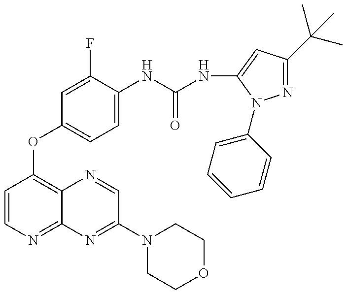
C1=CN=C2C(=C1OC1=CC=C(NC(=O)NC3=CC(C(C)(C)C)=NN3C3=CC=CC=C3)C(F)=C1)N=CC(N1CCOCC1)=N2
